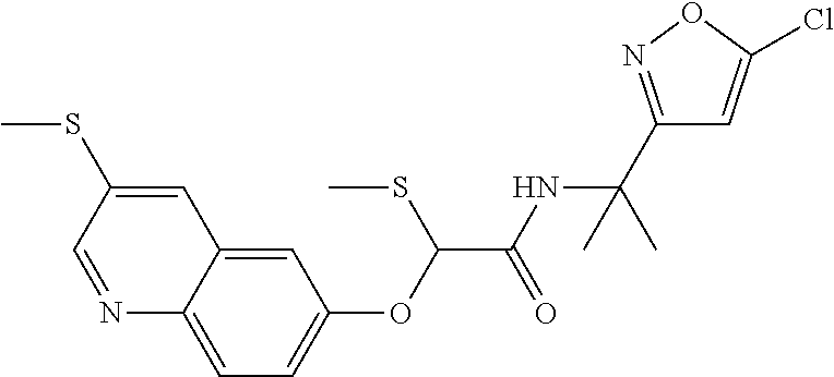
N1=CC(SC)=CC2=CC(OC(C(NC(C3=NOC(Cl)=C3)(C)C)=O)SC)=CC=C12
